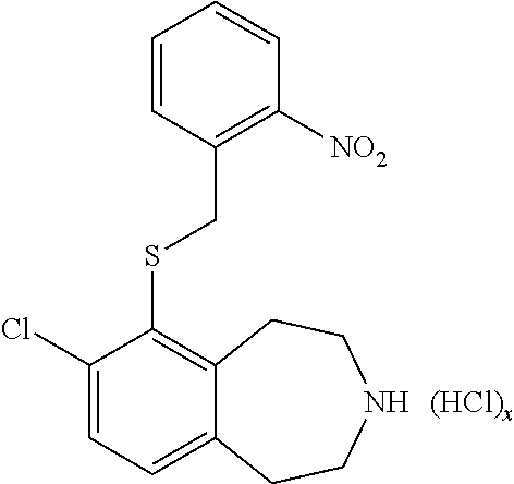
C1(Cl)=CC=C2C(=C1SCC1=C([NO2])C=CC=C1)CCNCC2.[(HCl)x]
